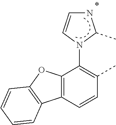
C12=C(C=CC(C)=C1N1C(C)NC=C1)C1=C(O2)C=CC=C1
